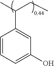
CC(CC)C1=CC(O)=CC=C1
